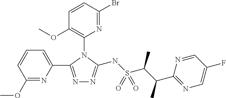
C1=CC(OC)=C(N2C(NS(C(C(C3=NC=C(F)C=N3)C)C)(=O)=O)=NN=C2C2=CC=CC(OC)=N2)N=C1Br
